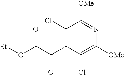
C1(Cl)=C(C(C(=O)O[Et])=O)C(Cl)=C([OMe])N=C1[OMe]
